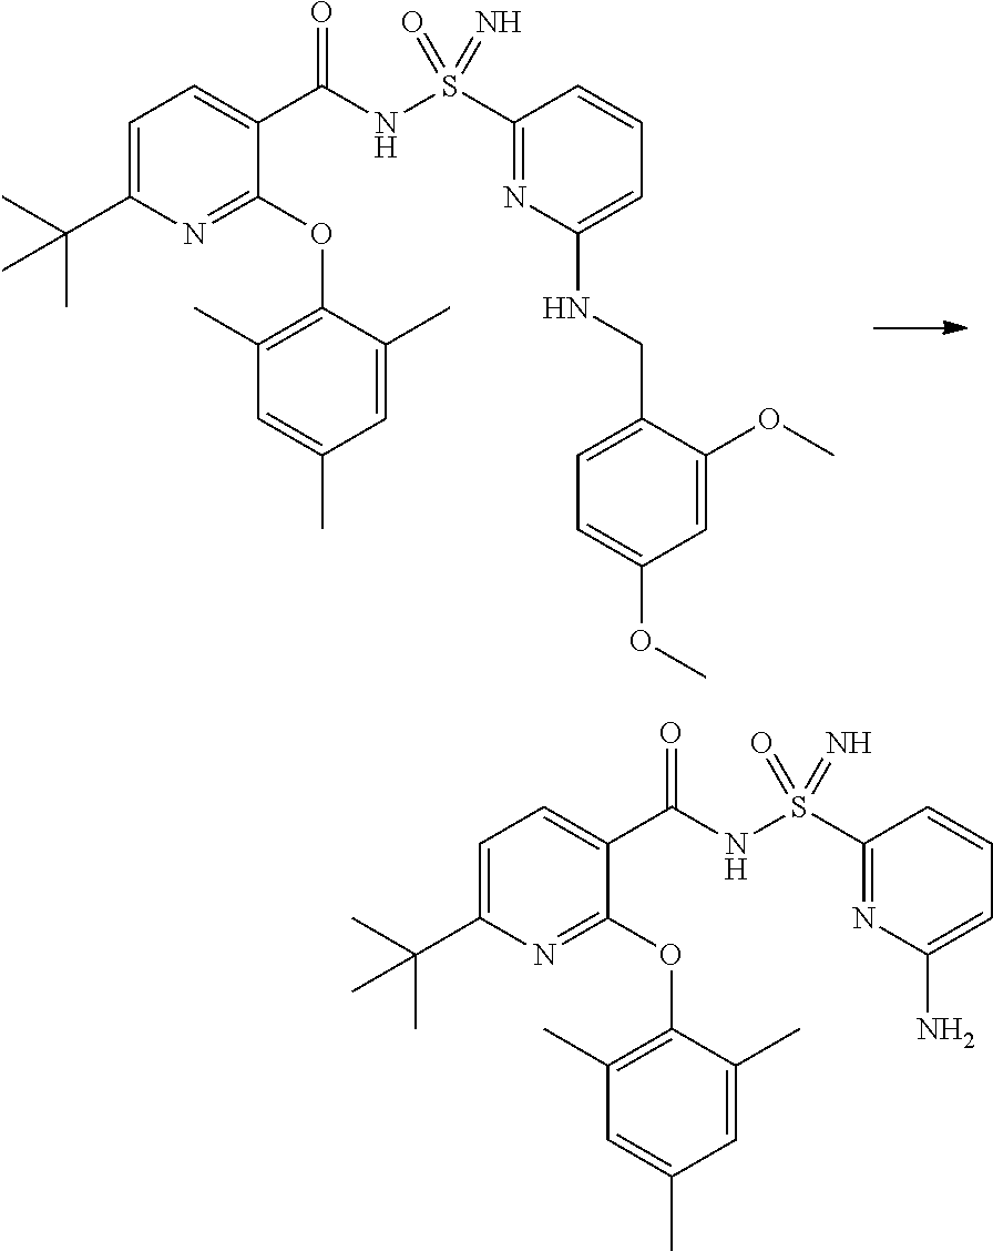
C1(C(C)(C)C)=CC=C(C(=O)NS(=O)(C2=NC(NCC3=CC=C(OC)C=C3OC)=CC=C2)=N)C(OC2=C(C)C=C(C)C=C2C)=N1.C1(C(C)(C)C)=CC=C(C(=O)NS(=O)(C2=NC(N)=CC=C2)=N)C(OC2=C(C)C=C(C)C=C2C)=N1
